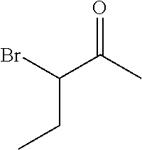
BrC(C(=O)C)CC
